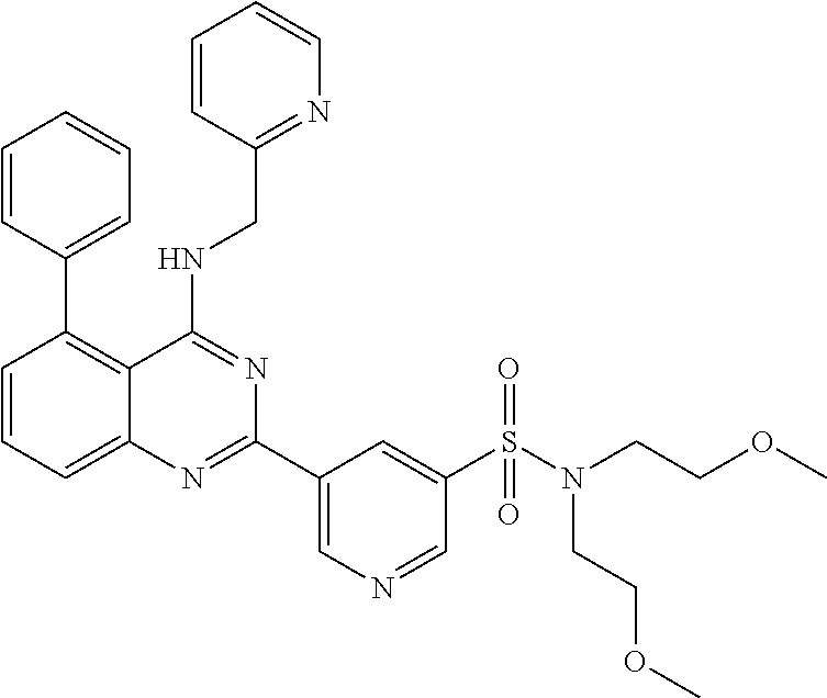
C1=CC(C2=C3C(=CC=C2)N=C(C2=CN=CC(S(N(CCOC)CCOC)(=O)=O)=C2)N=C3NCC2=NC=CC=C2)=CC=C1
